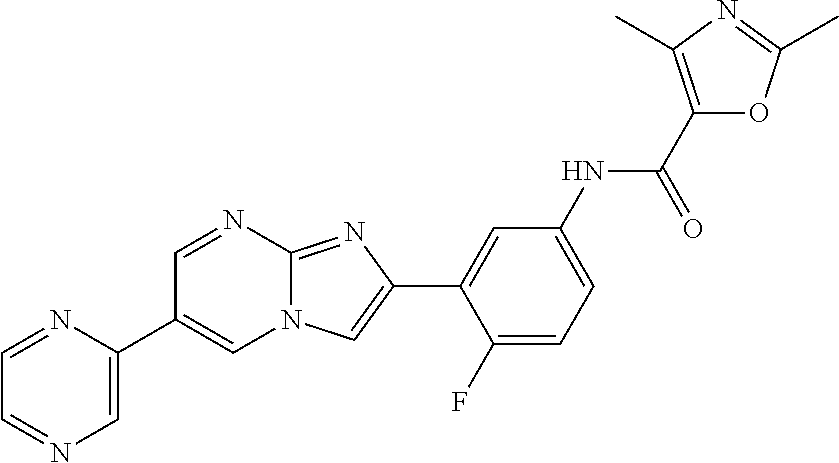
C1=NC2=NC(C3=CC(NC(C4=C(C)N=C(C)O4)=O)=CC=C3F)=CN2C=C1C1=CN=CC=N1
